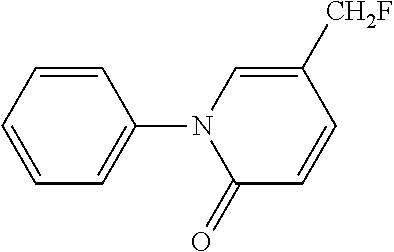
C1=CC=CC=C1N1C(=O)C=CC([CH2F])=C1
